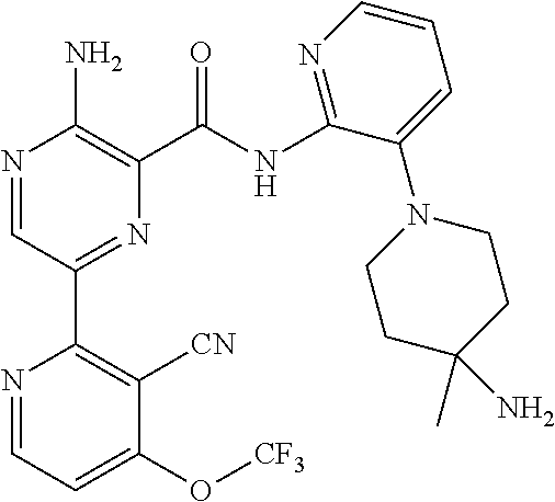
N1=CC(C2=C([CN])C(O[CF3])=CC=N2)=NC(C(NC2=NC=CC=C2N2CCC(C)(N)CC2)=O)=C1N
